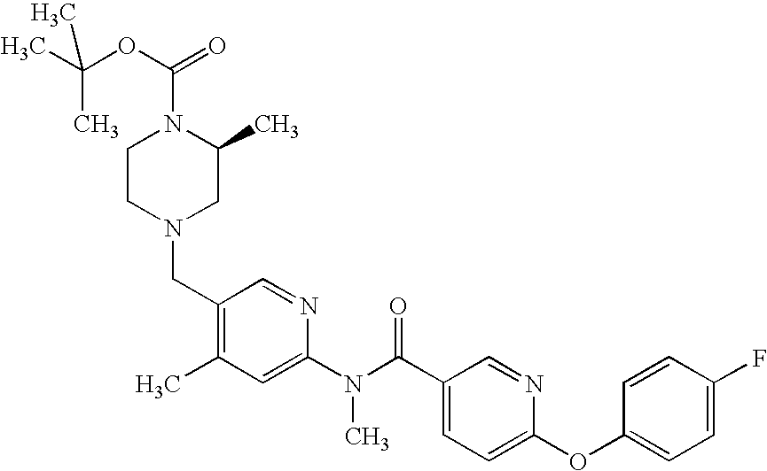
C1(CN2CC(C)N(C(OC(C)(C)C)=O)CC2)=C(C)C=C(N(C(C2=CC=C(OC3=CC=C(F)C=C3)N=C2)=O)C)N=C1
